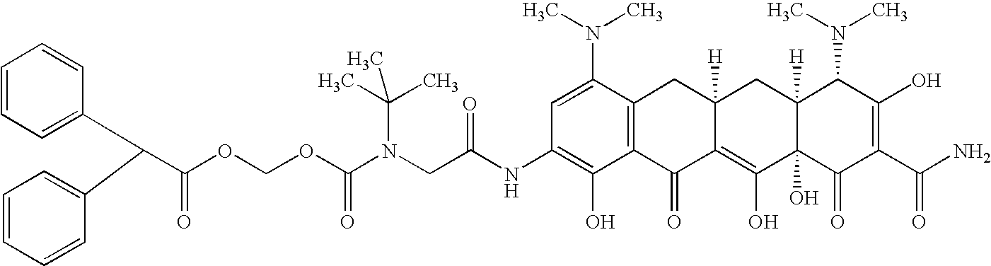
N(CC(NC1=C(O)C2=C(C(N(C)C)=C1)CC1([H])C(=C(O)C3(O)C([H])(C1)C(N(C)C)C(O)=C(C(N)=O)C3=O)C2=O)=O)(C(OCOC(=O)C(C1=CC=CC=C1)C1=CC=CC=C1)=O)C(C)(C)C
